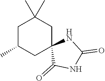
C1C(C)CC2(CC1(C)C)C(=O)NC(=O)N2
